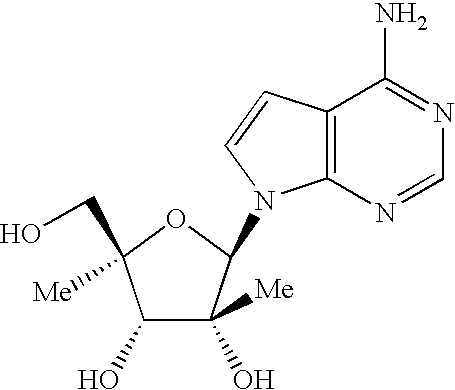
C1(O)C(O)([Me])C(N2C3=C(C(N)=NC=N3)C=C2)OC1(CO)[Me]
